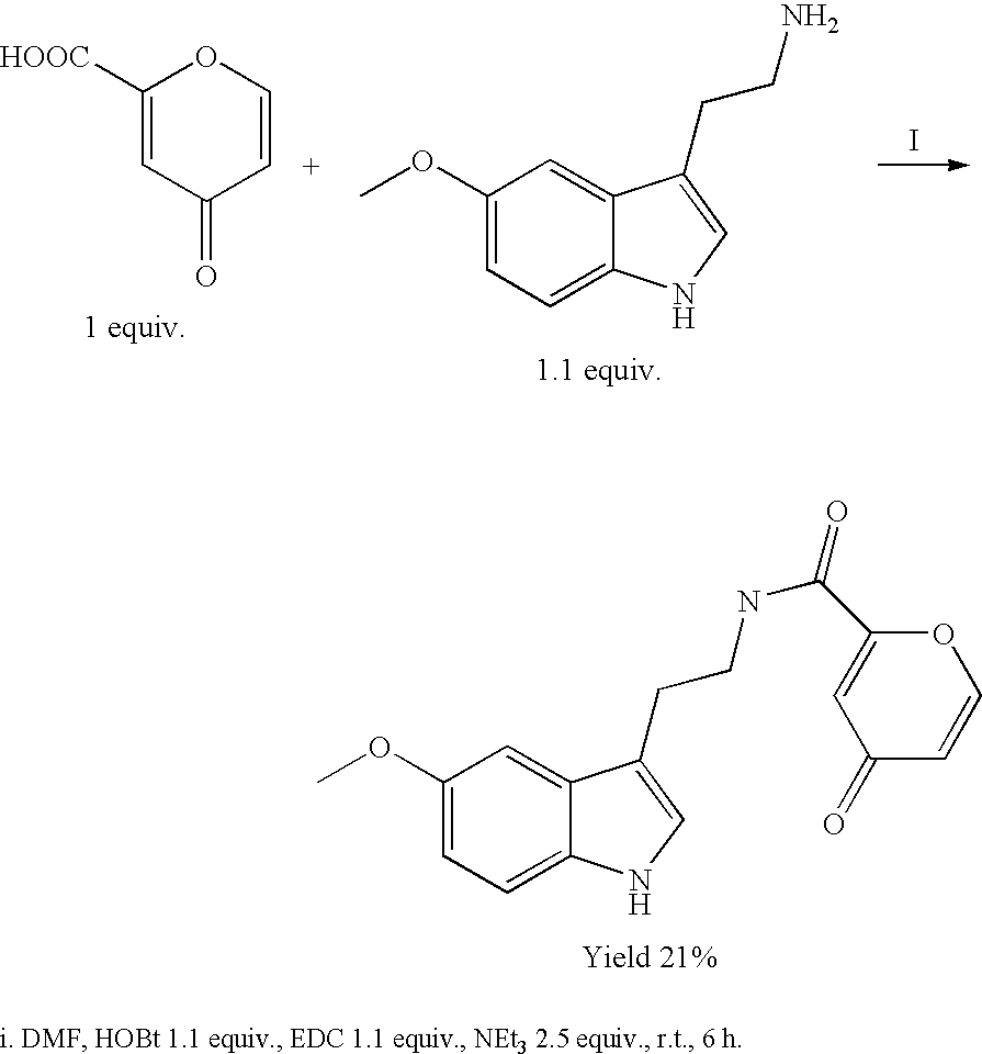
C1(OC)=CC=C2C(=C1)C(CCN)=CN2.I.C1=C([HOOC])OC=CC1=O.C1(OC)=CC=C2C(=C1)C(CCNC(=O)C1=CC(=O)C=CO1)=CN2
